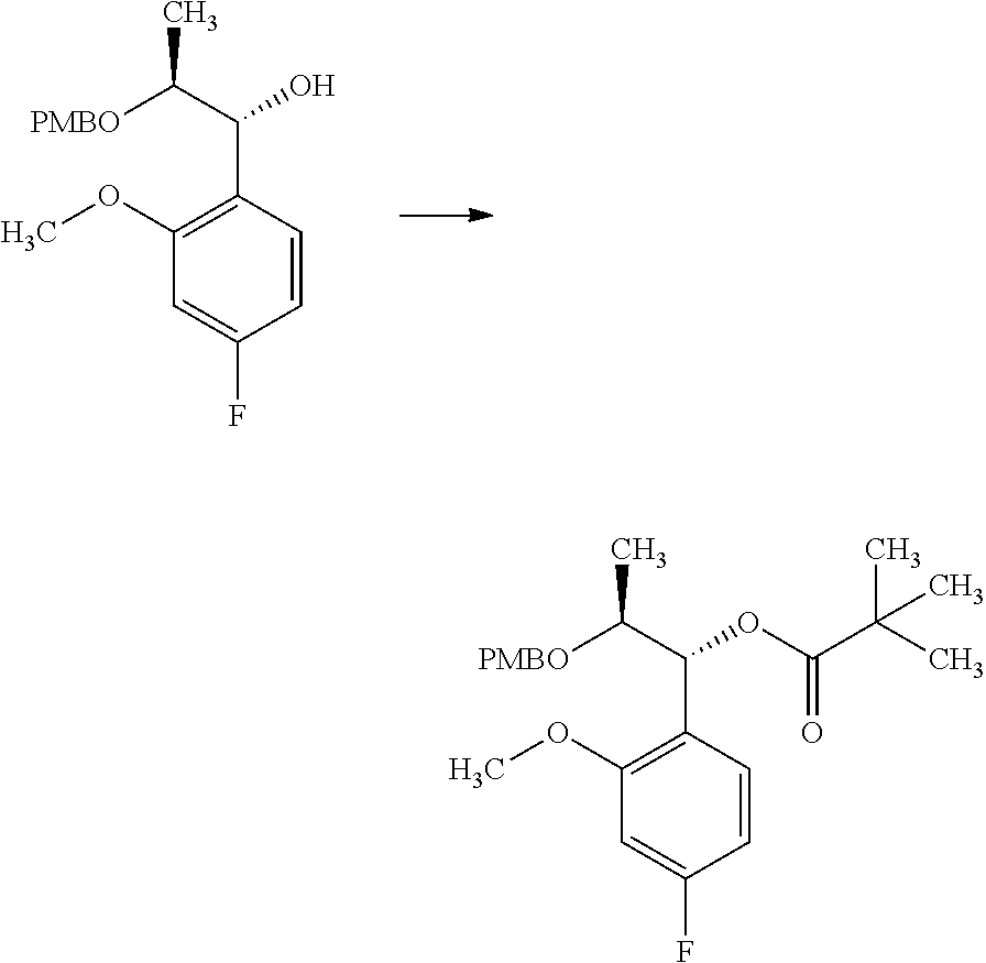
C1=C(F)C=CC(C(C([PMBO])C)OC(=O)C(C)(C)C)=C1OC.C1=C(F)C=CC(C(C([PMBO])C)O)=C1OC
